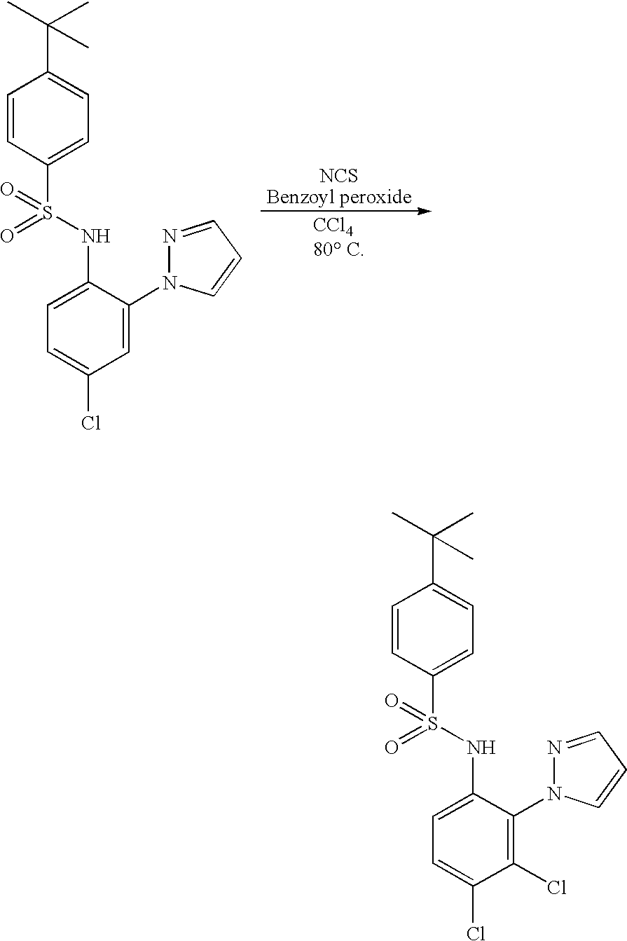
C(C1=CC=C(S(NC2=CC=C(Cl)C=C2N2N=CC=C2)(=O)=O)C=C1)(C)(C)C.C(C1=CC=C(S(NC2=CC=C(Cl)C(Cl)=C2N2N=CC=C2)(=O)=O)C=C1)(C)(C)C
